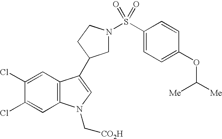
C1N(S(C2=CC=C(OC([Me])[Me])C=C2)(=O)=O)CCC1C1=CN(C[CO2H])C2=C1C=C(Cl)C(Cl)=C2
